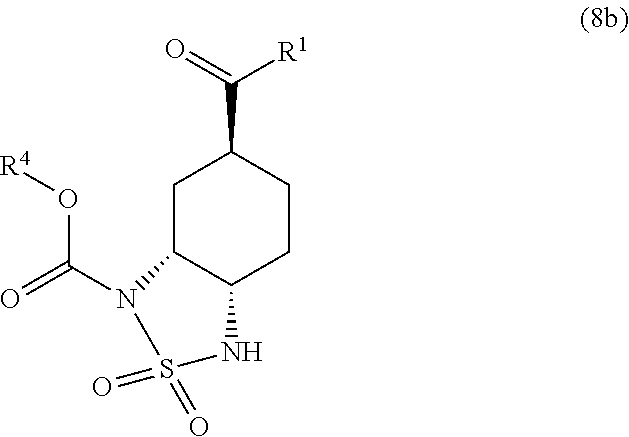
C1C2C(CCC1C(=O)[R1])NS(=O)(=O)N2C(O[R4])=O
